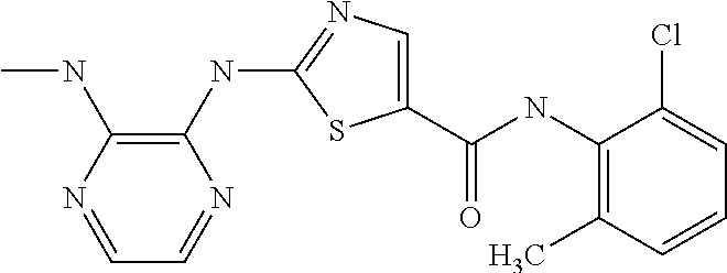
C1(NC2=NC=C(C(NC3=C(C)C=CC=C3Cl)=O)S2)=C(NC)N=CC=N1
